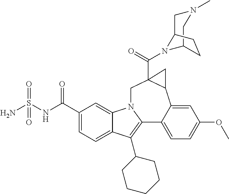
C1(C(NS(N)(=O)=O)=O)=CC=C2C(=C1)N1C(=C2C2CCCCC2)C2=CC=C(OC)C=C2C2C(C(=O)N3C4CN(C)CC3CC4)(C1)C2
